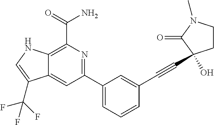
C12=CC(C3=CC=CC(C#CC4(O)CCN(C)C4=O)=C3)=NC(C(N)=O)=C1NC=C2C(F)(F)F
